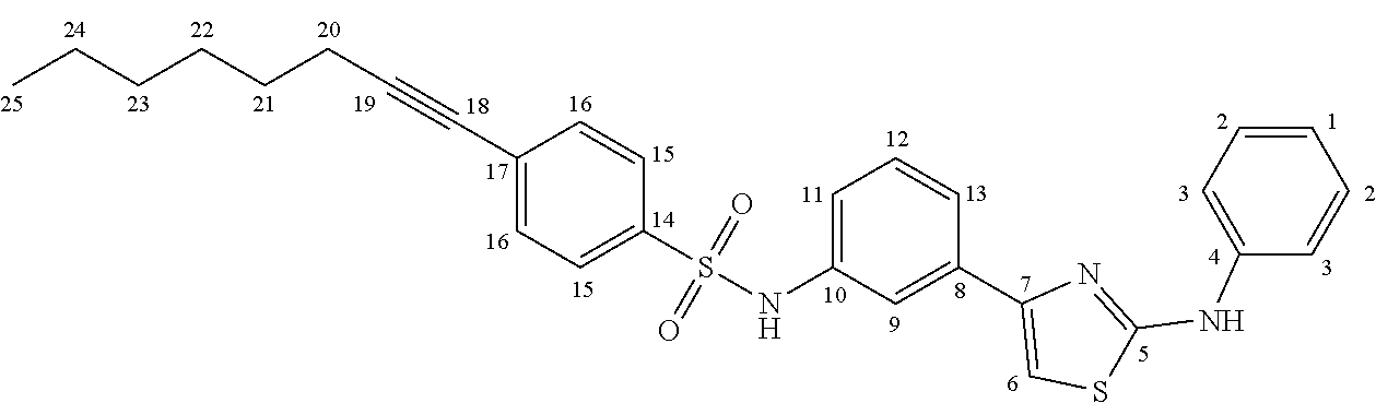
C(CCCC#CC1=CC=C(S(=O)(=O)NC2=CC=CC(C3=CSC(NC4=CC=CC=C4)=N3)=C2)C=C1)CC
